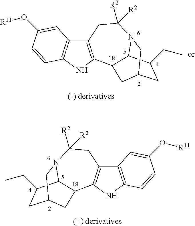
C12=C(NC3=C1C=C(O[R11])C=C3)C1C3N(C([R2])([R2])C2)CC(CC3CC)C1.C12=C(NC3=C1C=C(O[R11])C=C3)C1C3N(C([R2])([R2])C2)CC(CC3CC)C1
